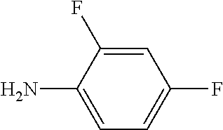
C1=C(F)C(N)=CC=C1F
